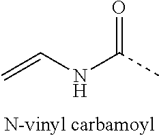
C=CNC(C)=O
